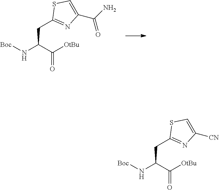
[Boc]NC(C([OtBu])=O)CC1=NC(C(N)=O)=CS1.[Boc]NC(C([OtBu])=O)CC1=NC([CN])=CS1
